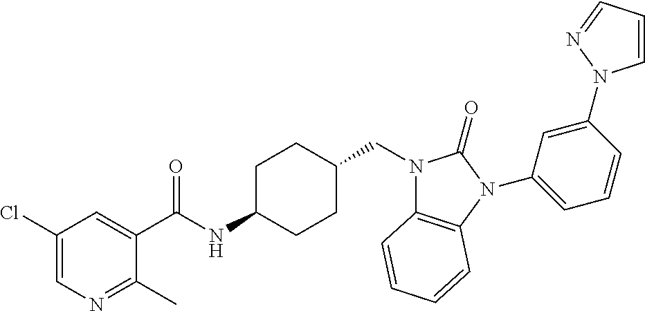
C1(Cl)=CN=C(C)C(C(NC2CCC(CN3C4=C(N(C5=CC=CC(N6C=CC=N6)=C5)C3=O)C=CC=C4)CC2)=O)=C1
